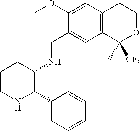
C1(OC)=CC2=C(C=C1CNC1CCCNC1C1=CC=CC=C1)C(C)([CF3])OCC2
